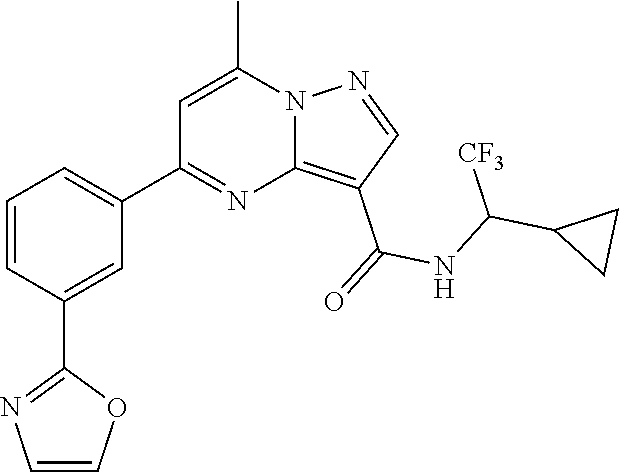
C12=C(C(=O)NC(C3CC3)[CF3])C=NN1C(C)=CC(C1=CC=CC(C3=NC=CO3)=C1)=N2
